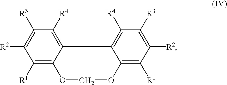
C1([R4])=C2C(=C([R1])C([R2])=C1[R3])OCOC1=C([R1])C([R2])=C([R3])C([R4])=C21
